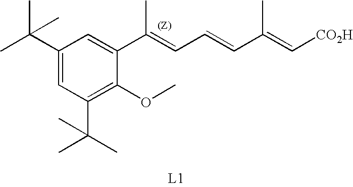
CC(C1=CC(C(C)(C)C)=C(OC)C(C(=CC=CC(=C[CO2H])C)C)=C1)(C)C
